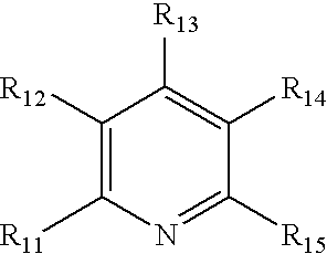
C1([R12])=C([R11])N=C([R15])C([R14])=C1[R13]
